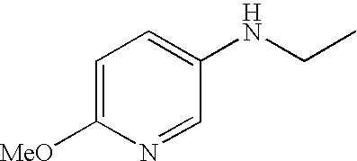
C1=C([MeO])N=CC(NCC)=C1
